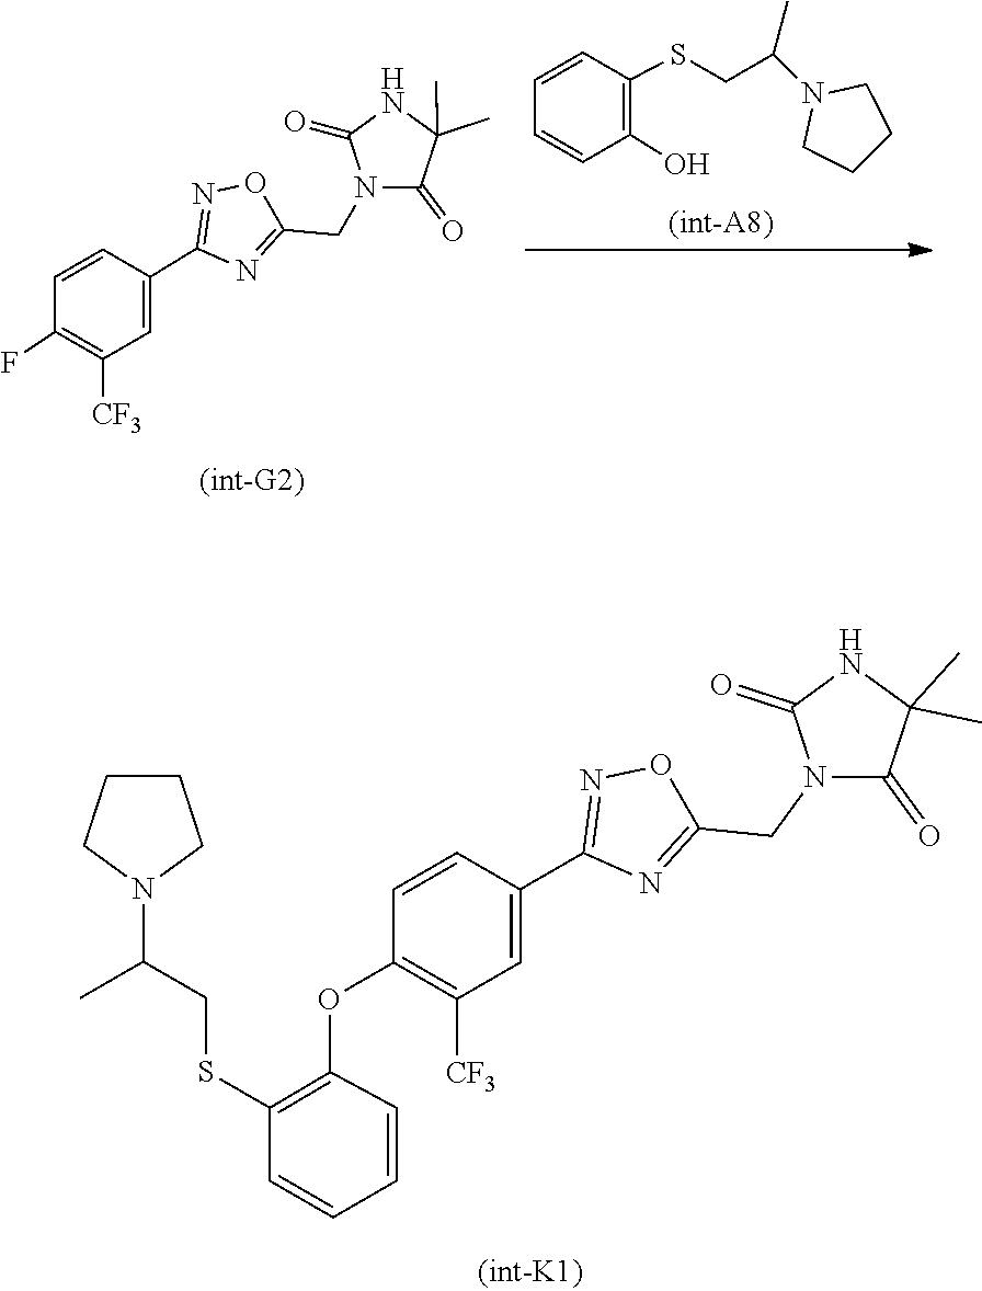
C1=CC=CC(O)=C1SCC(N1CCCC1)C.C1(C2=CC([CF3])=C(F)C=C2)=NOC(CN2C(=O)C(C)(C)NC2=O)=N1.C1(C2=CC([CF3])=C(OC3=C(SCC(C)N4CCCC4)C=CC=C3)C=C2)=NOC(CN2C(=O)NC(C)(C)C2=O)=N1
